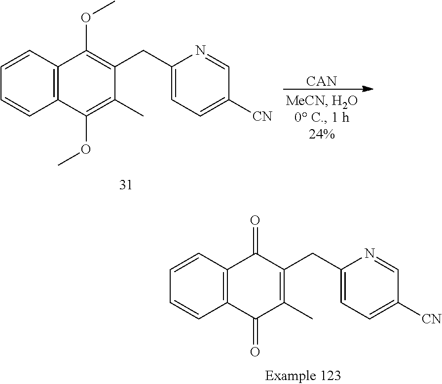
C1=CC2=C(C=C1)C(=O)C(CC1=CC=C([CN])C=N1)=C(C)C2=O.[CAN].COC1=C(C)C(CC2=CC=C([CN])C=N2)=C(OC)C2=C1C=CC=C2
